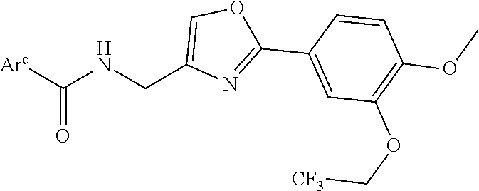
N(CC1=COC(C2=CC(OC[CF3])=C(OC)C=C2)=N1)C([Arc])=O
